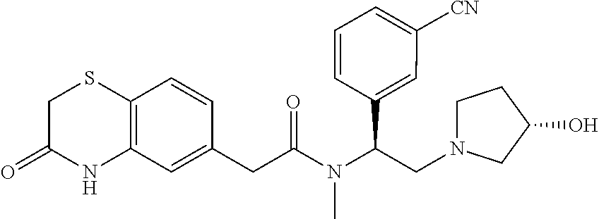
C12=C(C=C(CC(N(C(C3=CC([CN])=CC=C3)CN3CCC(O)C3)C)=O)C=C1)NC(=O)CS2
